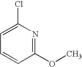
C1=C(Cl)N=C(OC)C=C1
